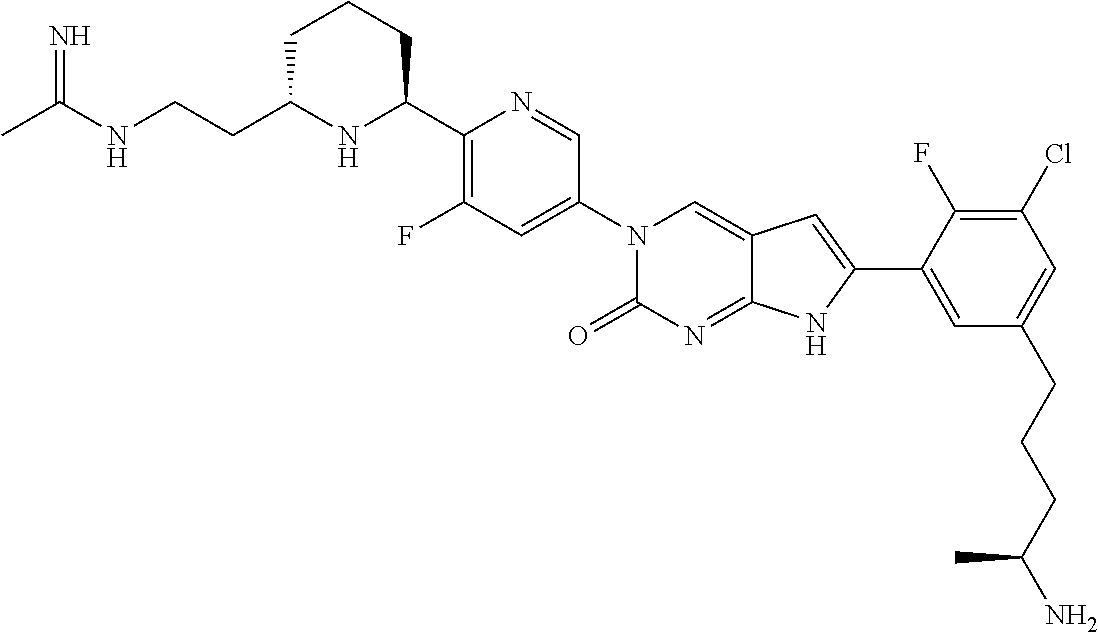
C1C(CCNC(C)=N)NC(C2=C(F)C=C(N3C(=O)N=C4C(=C3)C=C(C3=CC(CCCC(N)C)=CC(Cl)=C3F)N4)C=N2)CC1
